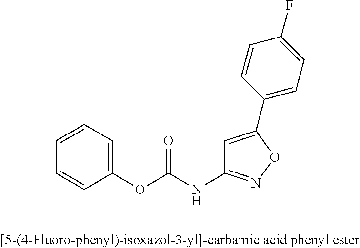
C1=CC=C(OC(NC2=NOC(C3=CC=C(F)C=C3)=C2)=O)C=C1
